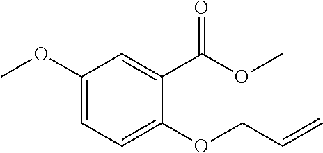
C1(OC)=CC=C(OCC=C)C(C(OC)=O)=C1
